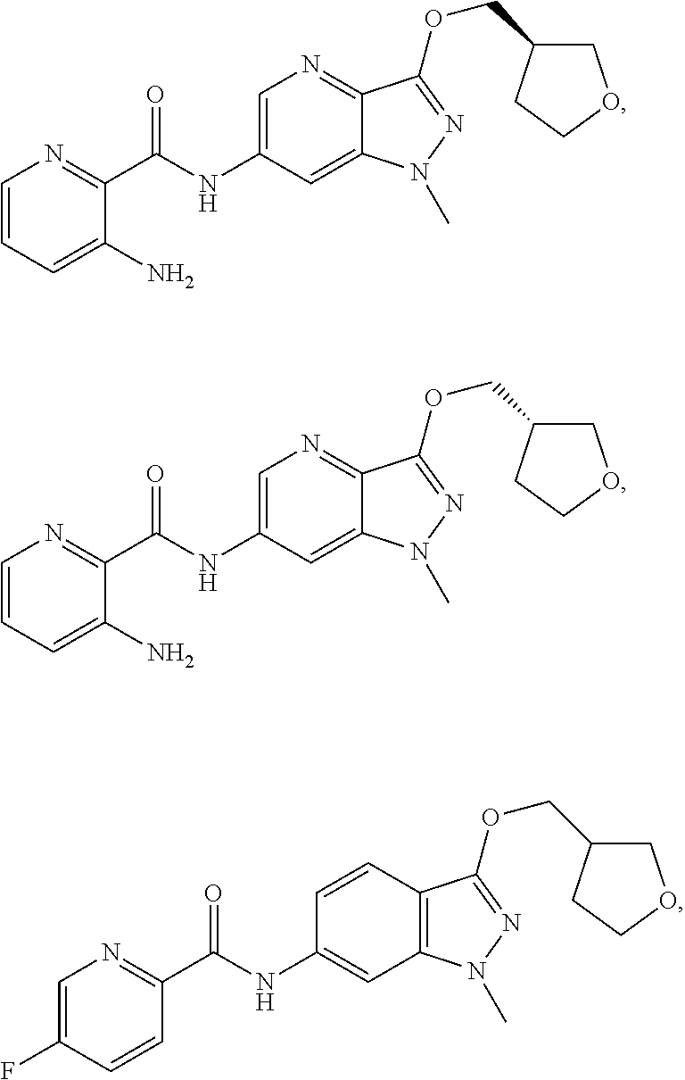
C1=C(NC(=O)C2=NC=CC=C2N)C=C2C(=N1)C(OCC1COCC1)=NN2C.C1=C(NC(=O)C2=NC=CC=C2N)C=C2C(=N1)C(OCC1COCC1)=NN2C.C1=CC2=C(C=C1NC(=O)C1=NC=C(F)C=C1)N(C)N=C2OCC1COCC1
